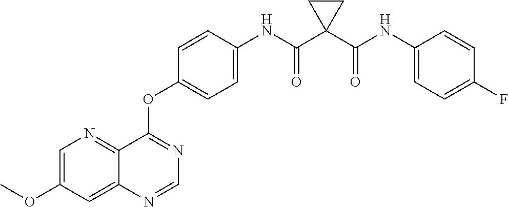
C1=C(OC)C=C2C(=N1)C(OC1=CC=C(NC(C3(C(NC4=CC=C(F)C=C4)=O)CC3)=O)C=C1)=NC=N2
